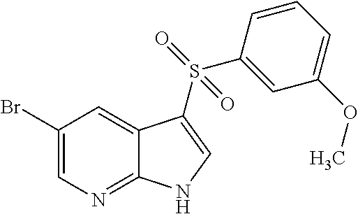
C1(Br)=CN=C2C(=C1)C(S(=O)(C1=CC(OC)=CC=C1)=O)=CN2
